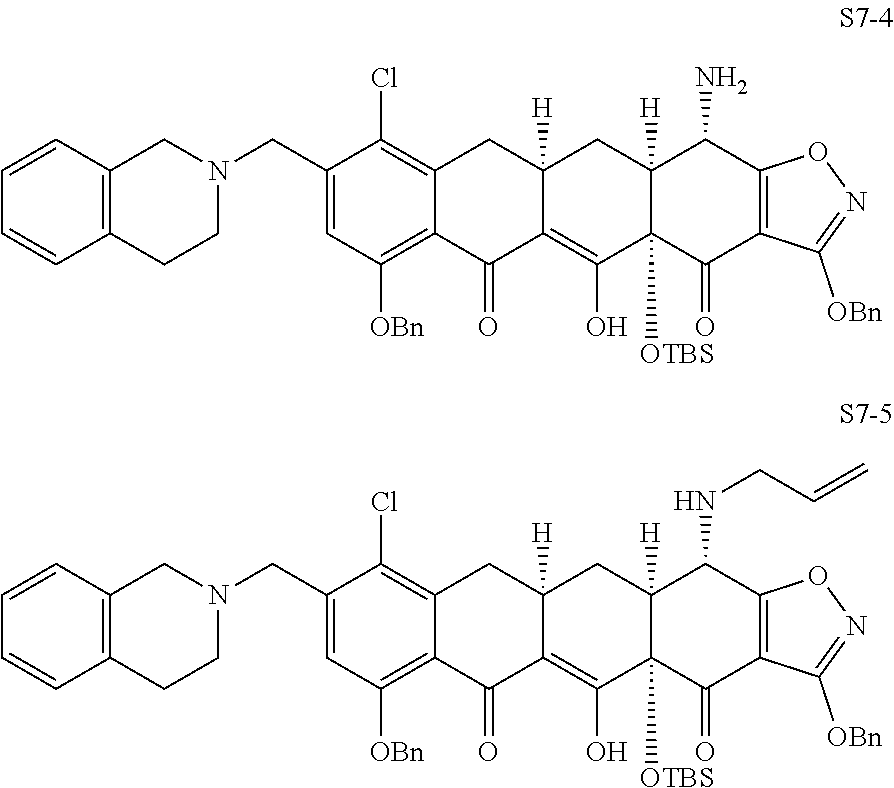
N1(CC2=CC([OBn])=C3C(=C2Cl)CC2([H])C(=C(O)C4([OTBS])C([H])(C2)C(N)C2=C(C4=O)C([OBn])=NO2)C3=O)CCC2=C(C1)C=CC=C2.N1(CC2=CC([OBn])=C3C(=C2Cl)CC2([H])C(=C(O)C4([OTBS])C([H])(C2)C(NCC=C)C2=C(C4=O)C([OBn])=NO2)C3=O)CCC2=C(C1)C=CC=C2
